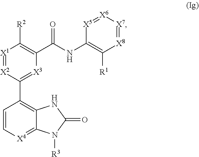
C1=C[X4]=C2C(=C1C1=[X3]C(C(NC3=C([R1])[X8]=[X7][X6]=[X5]3)=O)=C([R2])[X1]=[X2]1)NC(=O)N2[R3]
